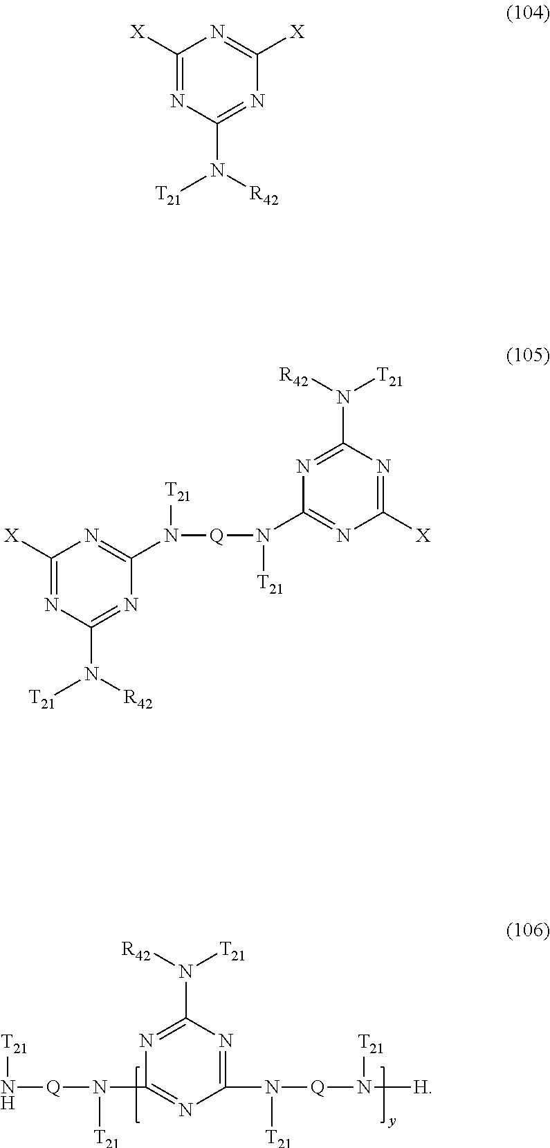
N1=C(N([Q]N[T21])[T21])N=C(N([T21])[R42])N=C1N([Q]N([H])[T21])[T21].C1([X])=NC(N([R42])[T21])=NC([X])=N1.C1([X])=NC(N([R42])[T21])=NC(N([Q]N([T21])C2=NC([X])=NC(N([T21])[R42])=N2)[T21])=N1
